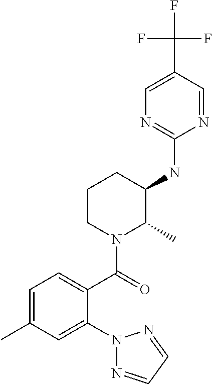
C1(NC2C(C)N(C(=O)C3=CC=C(C)C=C3N3N=CC=N3)CCC2)=NC=C(C(F)(F)F)C=N1
